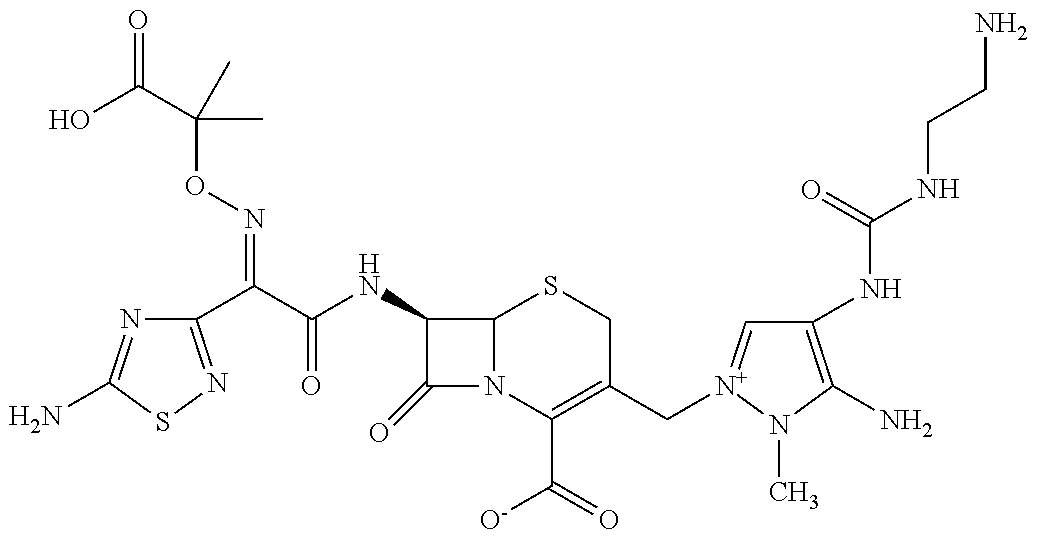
C1(C(C(NC2C(=O)N3C2SCC(C[N+]2=CC(NC(NCCN)=O)=C(N)N2C)=C3C(=O)[O-])=O)=NOC(C(O)=O)(C)C)=NSC(N)=N1
